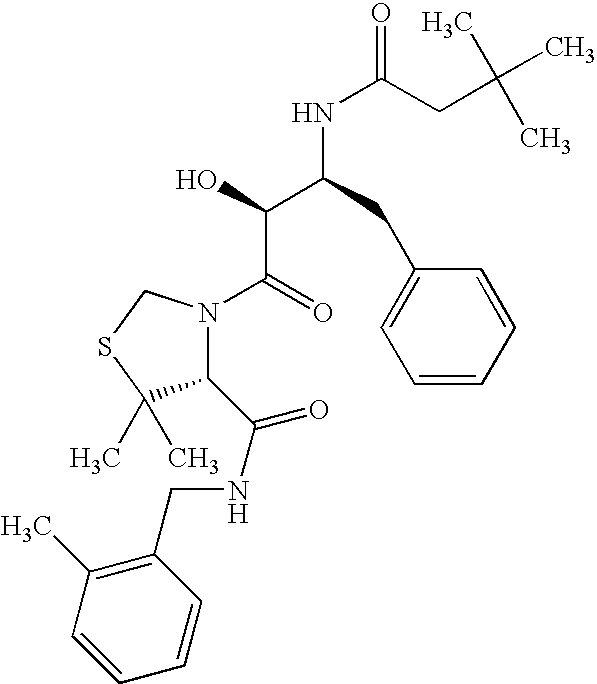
C(C(NC(CC(C)(C)C)=O)C(C(=O)N1C(C(NCC2=C(C)C=CC=C2)=O)C(C)(C)SC1)O)C1=CC=CC=C1
